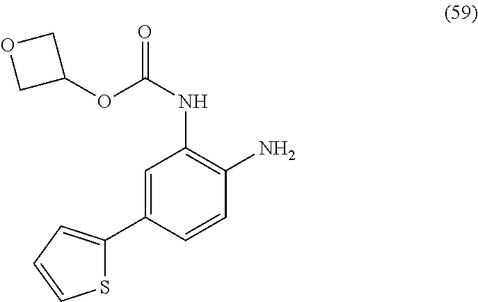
C1=C(C2=CC=CS2)C=CC(N)=C1NC(=O)OC1COC1
